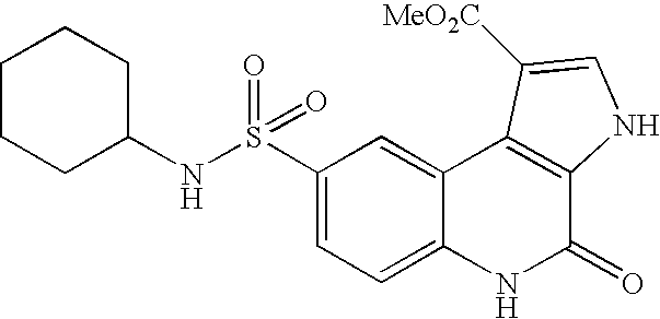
N(S(C1=CC=C2C(=C1)C1=C(C(=O)N2)NC=C1[MeO2C])(=O)=O)C1CCCCC1
